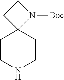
C1CNCCC12N([Boc])CC2
